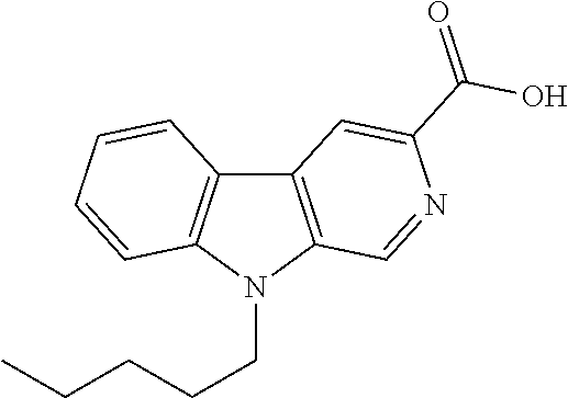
C12=C(N(CCCCC)C3=C1C=CC=C3)C=NC(C(=O)O)=C2
